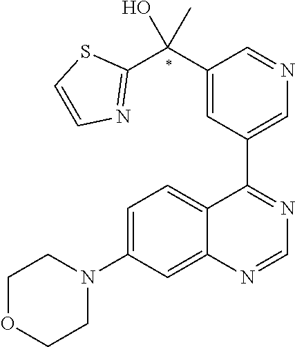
C12=CC(N3CCOCC3)=CC=C1C(C1=CN=CC(C(C3=NC=CS3)(O)C)=C1)=NC=N2
